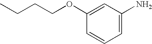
C1=C(N)C=C(OCCCC)C=C1
